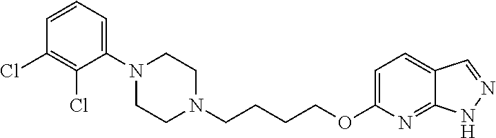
C1N(CCCCOC2=CC=C3C(=N2)NN=C3)CCN(C2=CC=CC(Cl)=C2Cl)C1
